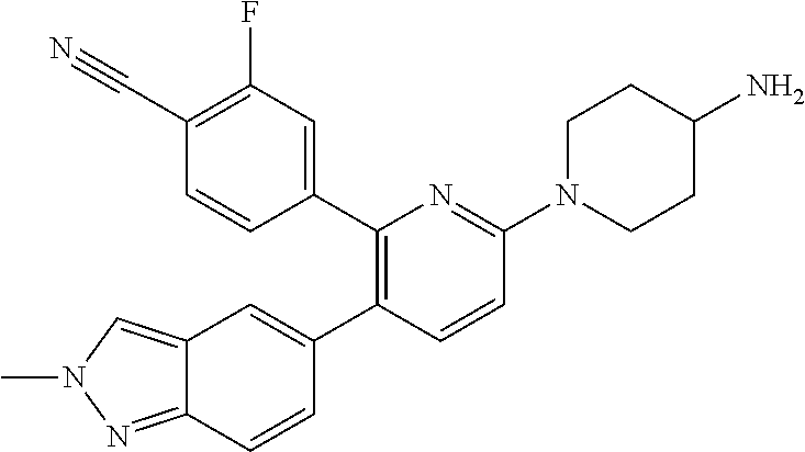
C1(C2=CC(F)=C(C#N)C=C2)=C(C2=CC3=CN(C)N=C3C=C2)C=CC(N2CCC(N)CC2)=N1
